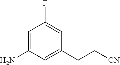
C1=C(N)C=C(CC[CN])C=C1F
